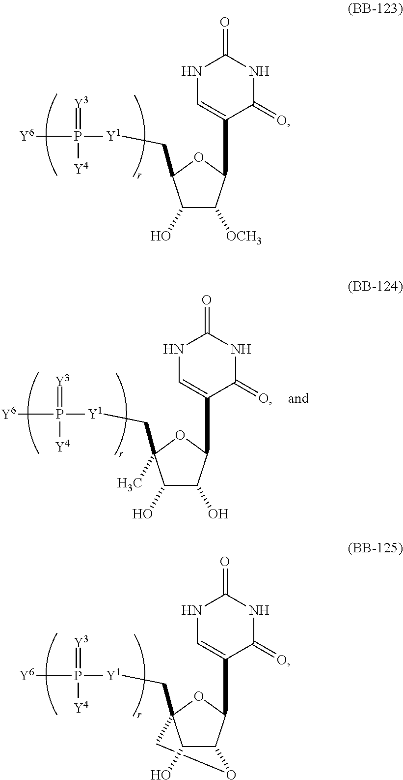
C1([OCH3])C(C2=CNC(=O)NC2=O)OC(C[Y1]P([Y6])([Y4])=[Y3])C1O.C12C(C3=CNC(=O)NC3=O)OC(C[Y1]P([Y6])([Y4])=[Y3])(CO1)C2O.C1(O)C(C2=CNC(=O)NC2=O)OC(C[Y1]P([Y6])([Y4])=[Y3])(C)C1O
